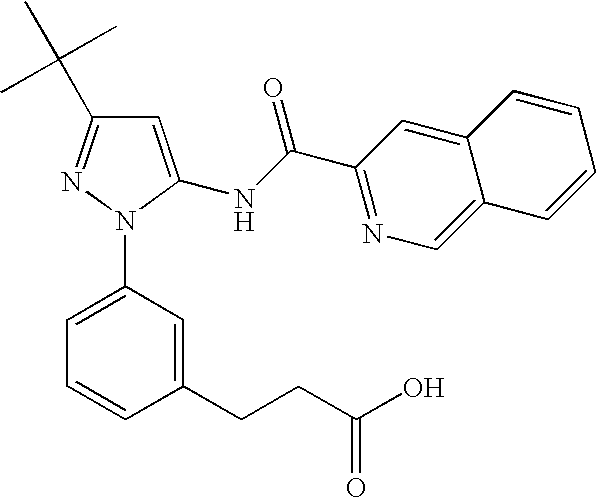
C1=C(NC(C2=NC=C3C(=C2)C=CC=C3)=O)N(C2=CC=CC(CCC(=O)O)=C2)N=C1C(C)(C)C
